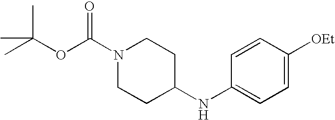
O(C(C)(C)C)C(N1CCC(NC2=CC=C([OEt])C=C2)CC1)=O
